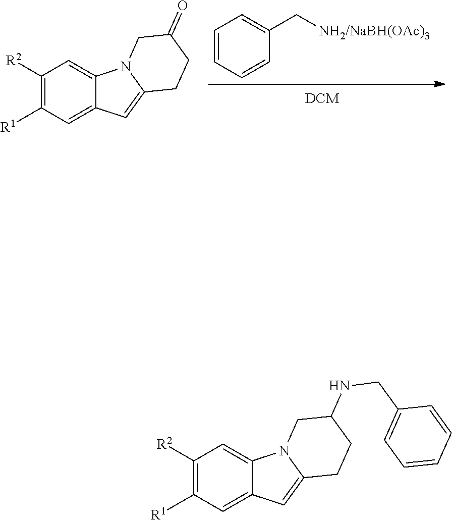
C1([R2])=C([R1])C=C2C(=C1)N1C(=C2)CCC(NCC2=CC=CC=C2)C1.C1([R2])=C([R1])C=C2C(=C1)N1C(=C2)CCC(=O)C1.C1=CC=CC(C[NH2/NaBH(OAc)3])=C1
